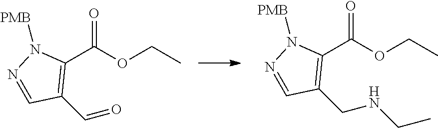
C1(C(OCC)=O)=C(CNCC)C=NN1[PMB].C1(C(OCC)=O)=C(C=O)C=NN1[PMB]
